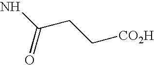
NC(CC[CO2H])=O
